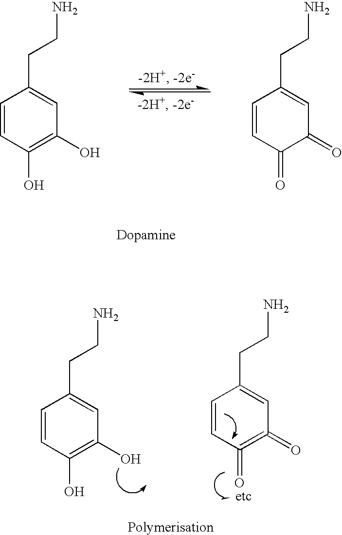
C1=CC(O)=C(O)C=C1CCN.C1=CC(=O)C(=O)C=C1CCN.C1=CC(O)=C(O)C=C1CCN.C1=CC(=O)=C(=O)C=C1CCN
